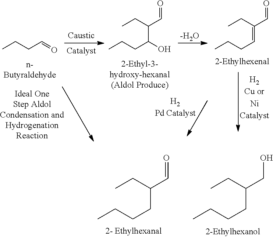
CCCC=O.[-H2O].CCCC(O)C(CC)C=O.CCCC=C(CC)C=O.CCCCC(CC)C=O.CCCCC(CC)CO
